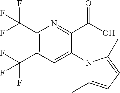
C1(C(F)(F)F)=C(C(F)(F)F)C=C(N2C(C)=CC=C2C)C(C(O)=O)=N1
